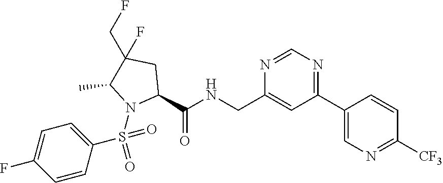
C1(C2=NC=NC(CNC(C3CC(CF)(F)C(C)N3S(C3=CC=C(F)C=C3)(=O)=O)=O)=C2)=CN=C([CF3])C=C1
